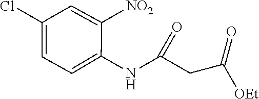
C(CC([OEt])=O)(NC1=CC=C(Cl)C=C1[NO2])=O
